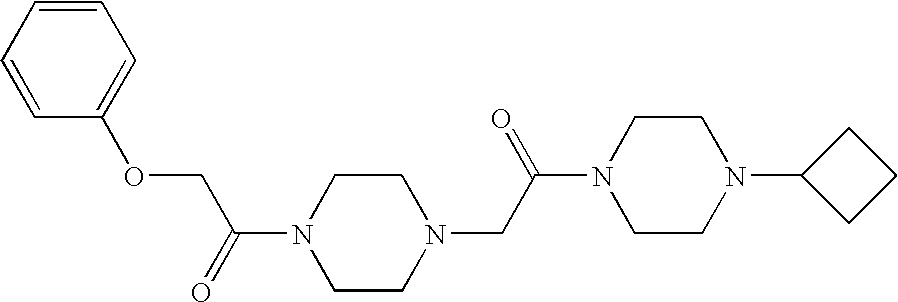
O(CC(=O)N1CCN(CC(N2CCN(C3CCC3)CC2)=O)CC1)C1=CC=CC=C1
